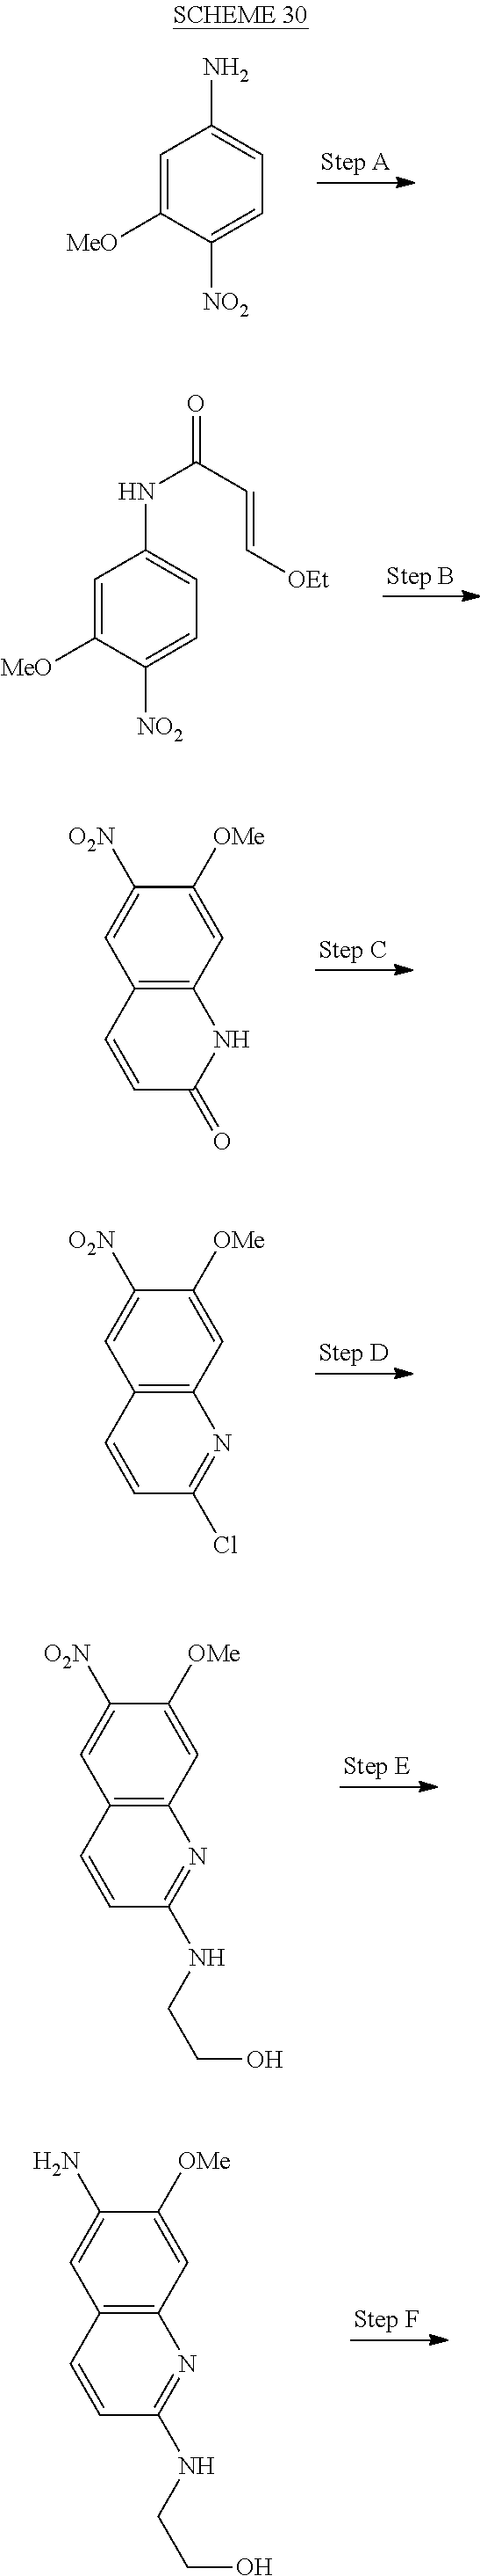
C1=C([MeO])C([NO2])=CC=C1N.C1=C([MeO])C([NO2])=CC=C1NC(C=C[OEt])=O.C12=C(C=C([OMe])C([O2N])=C1)NC(=O)C=C2.C12=C(C=C([OMe])C([O2N])=C1)N=C(Cl)C=C2.C12=C(C=C([OMe])C([O2N])=C1)N=C(NCCO)C=C2.C12=C(C=C([OMe])C(N)=C1)N=C(NCCO)C=C2
